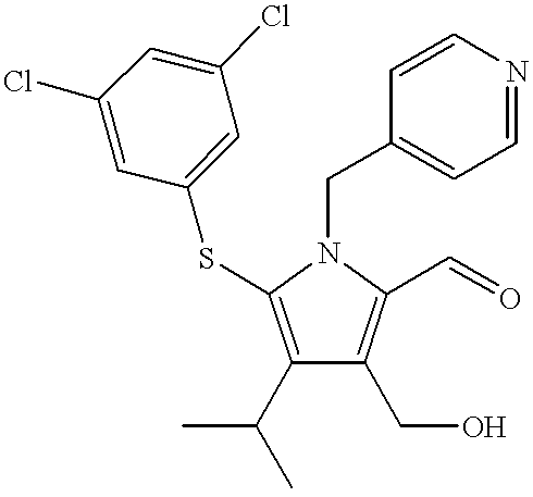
C1(C(C)C)=C(SC2=CC(Cl)=CC(Cl)=C2)N(CC2=CC=NC=C2)C(C=O)=C1CO
